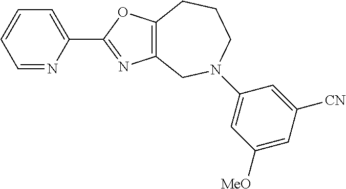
C1=NC(C2=NC3=C(O2)CCCN(C2=CC([MeO])=CC([CN])=C2)C3)=CC=C1
